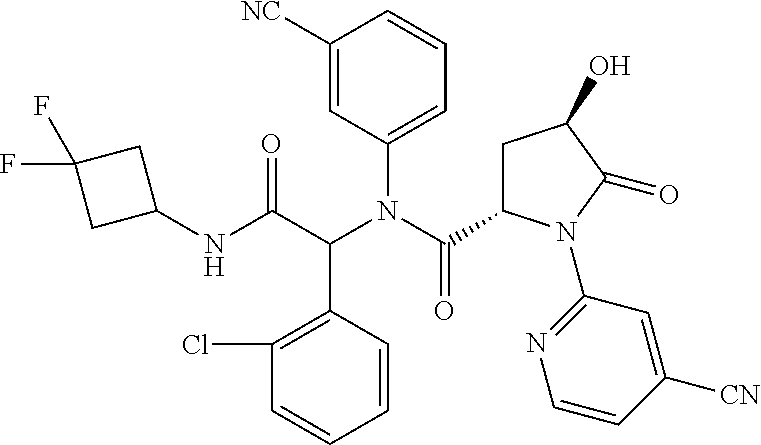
C1(NC(C(N(C(=O)C2CC(O)C(=O)N2C2=NC=CC([CN])=C2)C2=CC=CC([NC])=C2)C2=C(Cl)C=CC=C2)=O)CC(F)(F)C1
